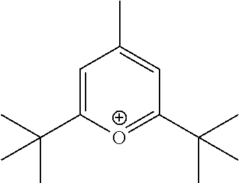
[O+]1=C(C(C)(C)C)C=C(C)C=C1C(C)(C)C
